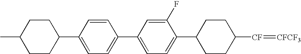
C1CC([CF]=[CFCF3])CCC1C1=CC=C(C2=CC=C(C3CCC(C)CC3)C=C2)C=C1F
